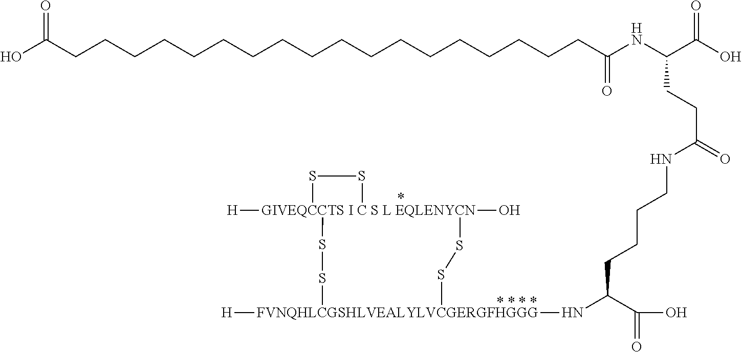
C(CCC(C(O)=O)N[FVNQHLCGSHLVEALYLVCGERGFHGGG]1([H])SS[GIVEQCCTS I C S L EQLENYCN]2([H])(O)(SS1)SS2)CNC(CCC(NC(=O)CCCCCCCCCCCCCCCCCCC(O)=O)C(=O)O)=O
